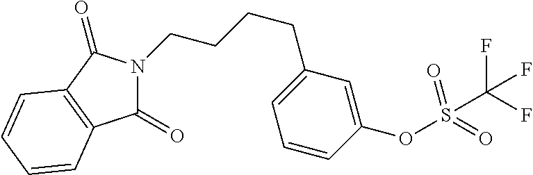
C1(=O)N(CCCCC2=CC=CC(OS(=O)(=O)C(F)(F)F)=C2)C(=O)C2=C1C=CC=C2
